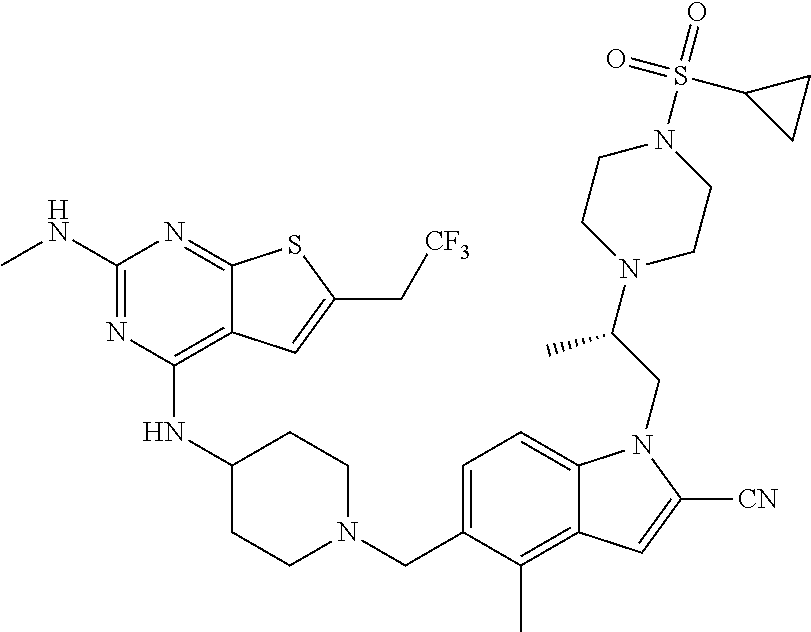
C1=C(CN2CCC(NC3=C4C(=NC(NC)=N3)SC(C[CF3])=C4)CC2)C(C)=C2C(=C1)N(CC(N1CCN(S(C3CC3)(=O)=O)CC1)C)C([CN])=C2
